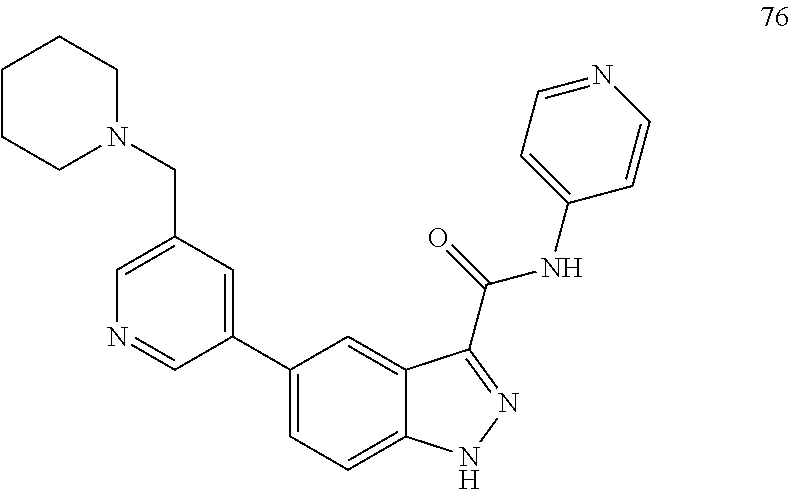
C1CCN(CC2=CN=CC(C3=CC=C4C(=C3)C(C(NC3=CC=NC=C3)=O)=NN4)=C2)CC1
